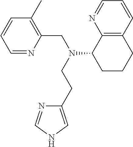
C1(CN(CCC2=CNC=N2)C2CCCC3=C2N=CC=C3)=C(C)C=CC=N1
